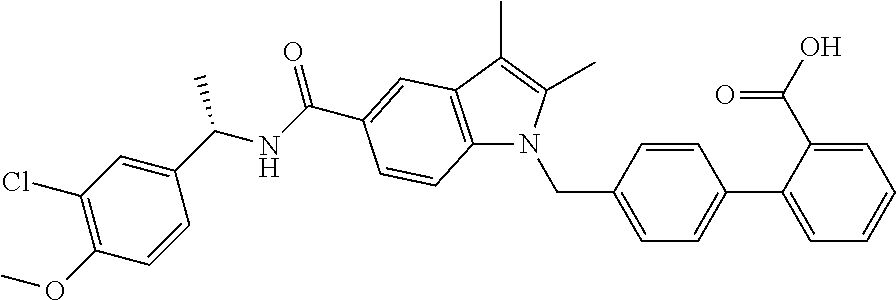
C1(C(NC(C2=CC3=C(N(CC4=CC=C(C5=CC=CC=C5C(O)=O)C=C4)C(C)=C3C)C=C2)=O)C)=CC(Cl)=C(OC)C=C1
